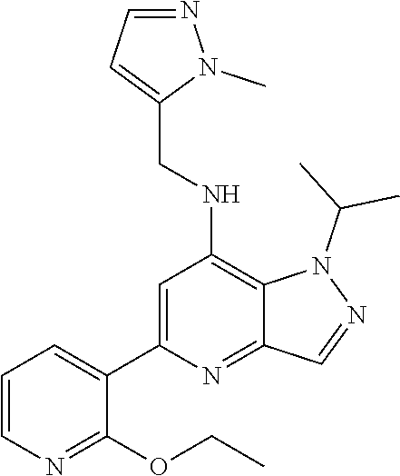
C1=CC=C(C2=CC(NCC3=CC=NN3C)=C3C(=N2)C=NN3C(C)C)C(OCC)=N1
